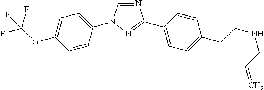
N1=CN(C2=CC=C(OC(F)(F)F)C=C2)N=C1C1=CC=C(CCNCC=C)C=C1
